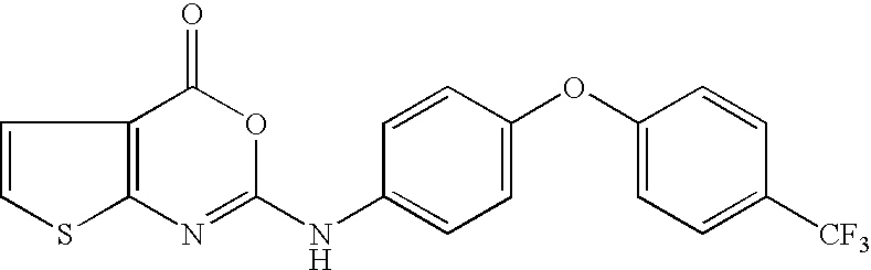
C12=C(N=C(NC3=CC=C(OC4=CC=C([CF3])C=C4)C=C3)OC1=O)SC=C2
